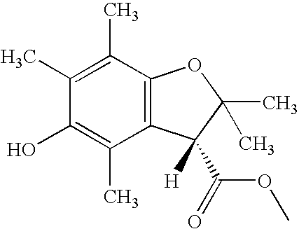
C1(C)=C(C)C2=C(C(C)=C1O)C([H])(C(=O)OC)C(C)(C)O2
